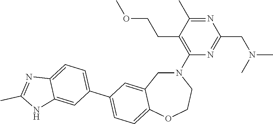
N1=C(C)C(CCOC)=C(N2CC3=CC(C4=CC=C5C(=C4)NC(C)=N5)=CC=C3OCC2)N=C1CN(C)C
